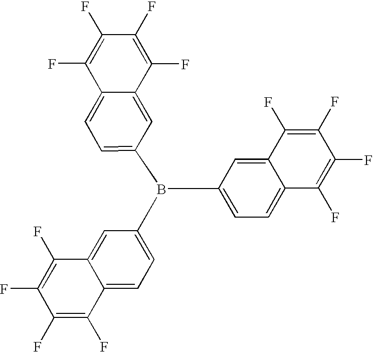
B(C1=CC=C2C(=C1)C(F)=C(F)C(F)=C2F)(C1=CC=C2C(=C1)C(F)=C(F)C(F)=C2F)C1=CC=C2C(=C1)C(F)=C(F)C(F)=C2F
